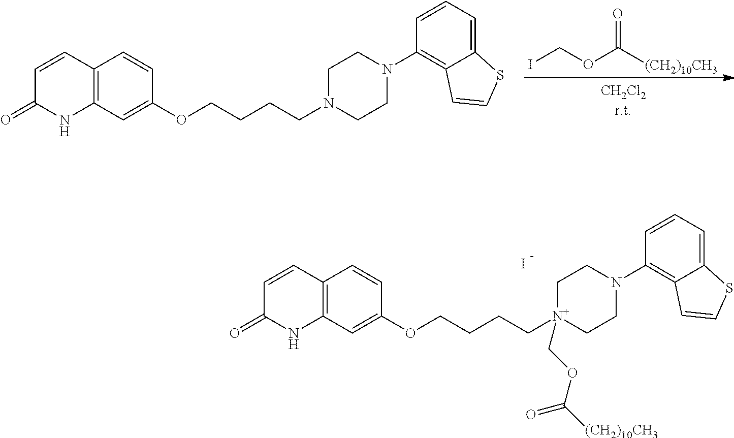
C1=CC2=C(NC1=O)C=C(OCCCCN1CCN(C3=C4C(=CC=C3)SC=C4)CC1)C=C2.O(CI)C([(CH2)10CH3])=O.C1=CC2=C(NC1=O)C=C(OCCCC[N+]1(COC([(CH2)10CH3])=O)CCN(C3=C4C(=CC=C3)SC=C4)CC1)C=C2.I
